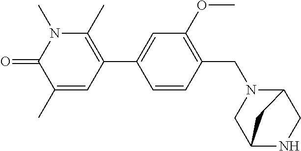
C1=CC(CN2CC3NCC2C3)=C(OC)C=C1C1=C(C)N(C)C(=O)C(C)=C1
